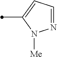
N1=CC=C(C)N1[Me]
